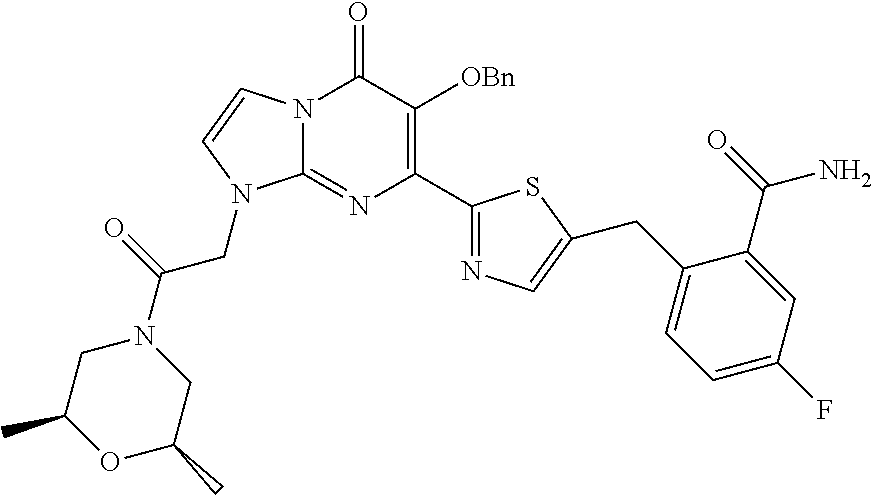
N12C(=NC(C3=NC=C(CC4=CC=C(F)C=C4C(=O)N)S3)=C([OBn])C1=O)N(CC(=O)N1CC(C)OC(C)C1)C=C2
